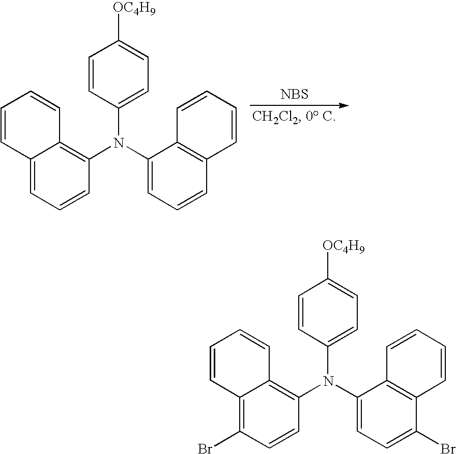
[NBS].C12=CC=CC(N(C3=CC=CC4=C3C=CC=C4)C3=CC=C([OC4H9])C=C3)=C1C=CC=C2.C12=C(Br)C=CC(N(C3=CC=C(Br)C4=C3C=CC=C4)C3=CC=C([OC4H9])C=C3)=C1C=CC=C2
